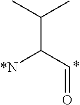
C(C)(C)C(C=O)[*N]
